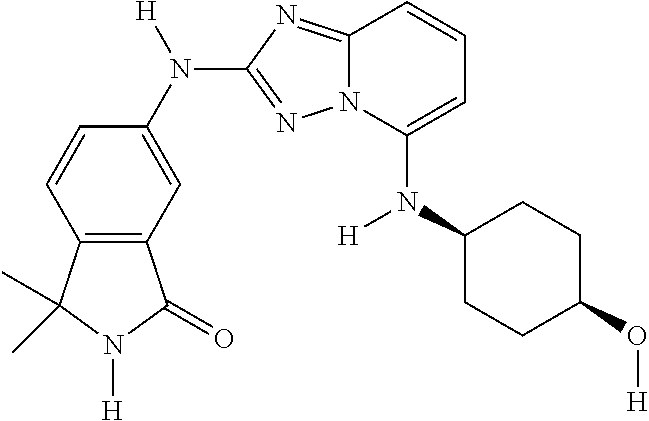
C12=C(C=C(N([H])C3=NN4C(=N3)C=CC=C4N(C3CCC(O[H])CC3)[H])C=C1)C(=O)N([H])C2(C)C
